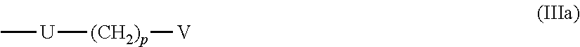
C[U][(CH2)p][V]
